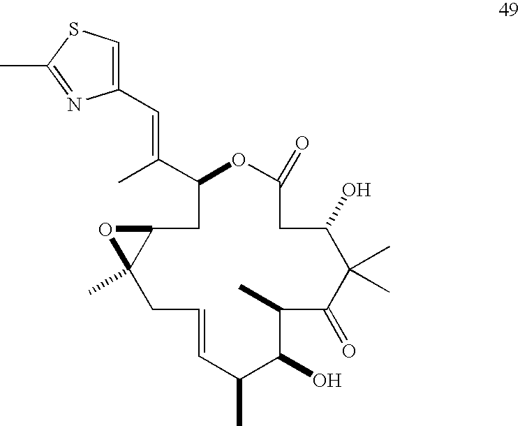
C12C(C)(CC=CC(C)C(O)C(C)C(=O)C(C)(C)C(O)CC(=O)OC(C(C)=CC3=CSC(C)=N3)C1)O2
